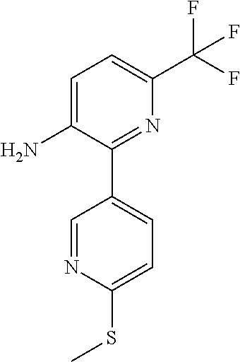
C1=C(N)C(C2=CC=C(SC)N=C2)=NC(C(F)(F)F)=C1
